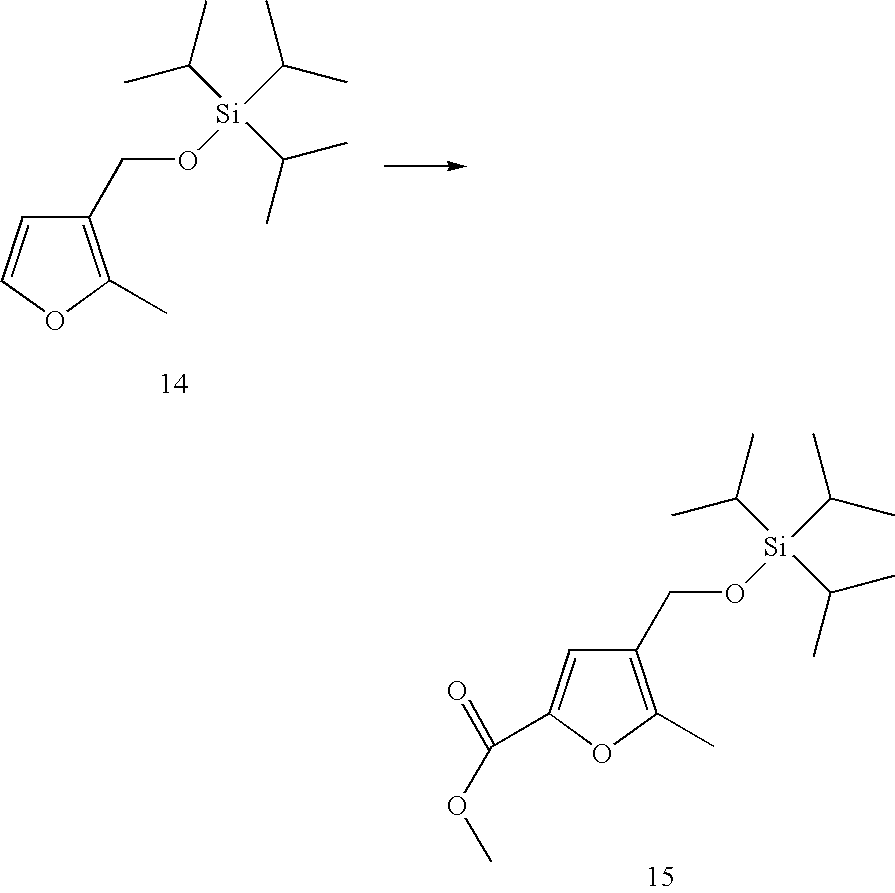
C1(CO[Si](C(C)C)(C(C)C)C(C)C)=C(C)OC=C1.C1(CO[Si](C(C)C)(C(C)C)C(C)C)=C(C)OC(C(=O)OC)=C1
